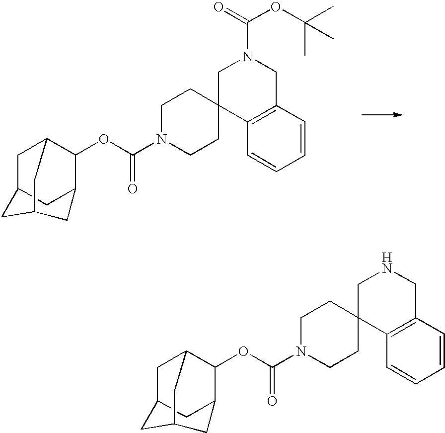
C12=C(C=CC=C1)CN(C(=O)OC(C)(C)C)CC21CCN(C(OC2C3CC4CC2CC(C3)C4)=O)CC1.C12=C(C=CC=C1)CNCC21CCN(C(OC2C3CC4CC2CC(C3)C4)=O)CC1
